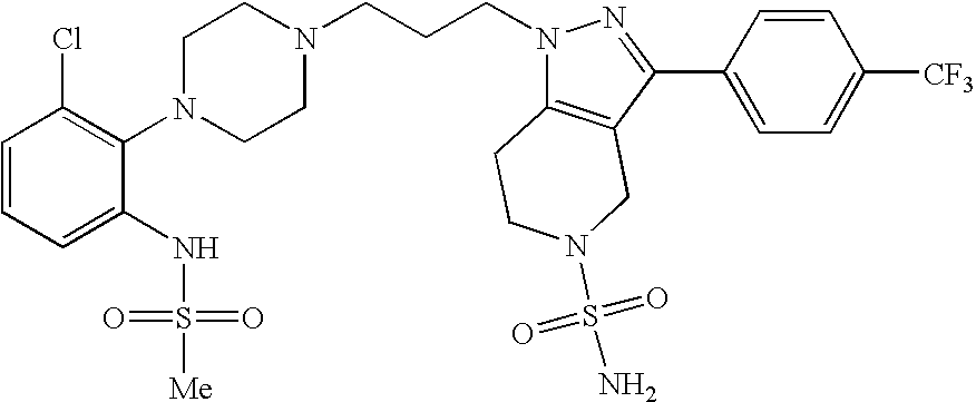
C1=CC=C(NS(=O)(=O)[Me])C(N2CCN(CCCN3C4=C(C(C5=CC=C([CF3])C=C5)=N3)CN(S(N)(=O)=O)CC4)CC2)=C1Cl
